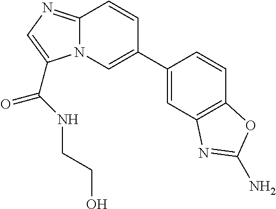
C1=C(C2=CN3C(=NC=C3C(=O)NCCO)C=C2)C=CC2=C1N=C(N)O2
